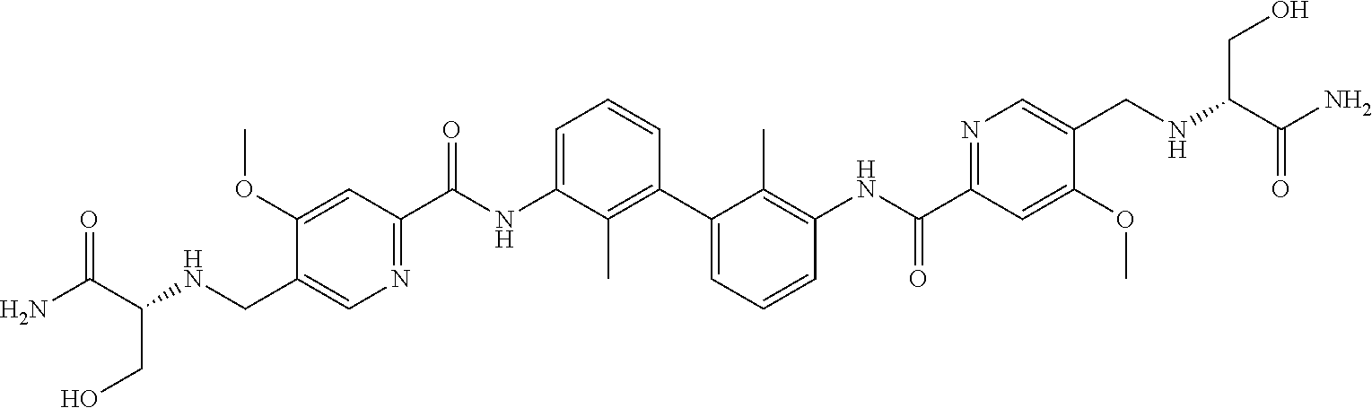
C1(OC)=CC(C(NC2=CC=CC(C3=CC=CC(NC(C4=NC=C(CNC(C(N)=O)CO)C(OC)=C4)=O)=C3C)=C2C)=O)=NC=C1CNC(C(N)=O)CO
